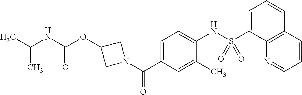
O=C(NC(C)C)OC1CN(C(C2=CC=C(NS(C3=CC=CC4=C3N=CC=C4)(=O)=O)C(C)=C2)=O)C1
